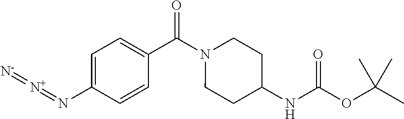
C1=C(N=[N+]=[N-])C=CC(C(N2CCC(NC(OC(C)(C)C)=O)CC2)=O)=C1
